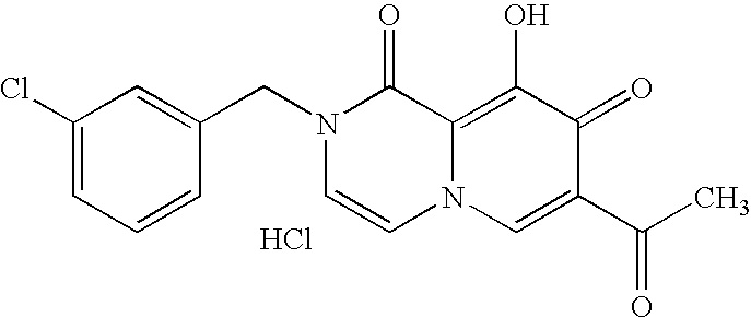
C1=C(CN2C=CN3C(=C(O)C(=O)C(C(C)=O)=C3)C2=O)C=CC=C1Cl.Cl
